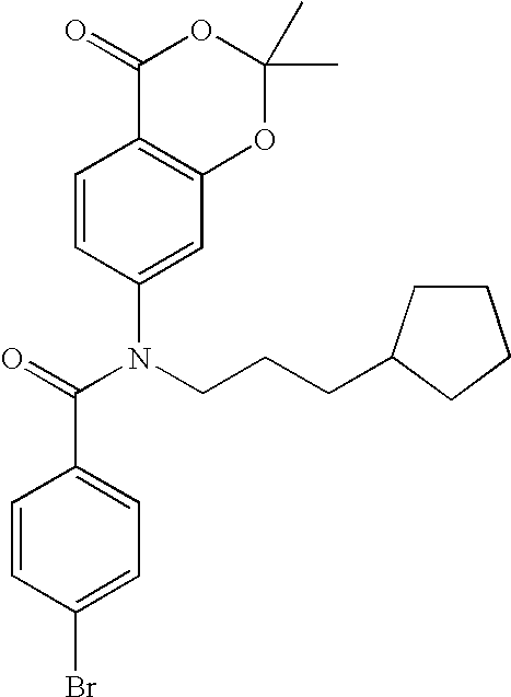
C1=CC(N(CCCC2CCCC2)C(=O)C2=CC=C(Br)C=C2)=CC2=C1C(=O)OC(C)(C)O2
